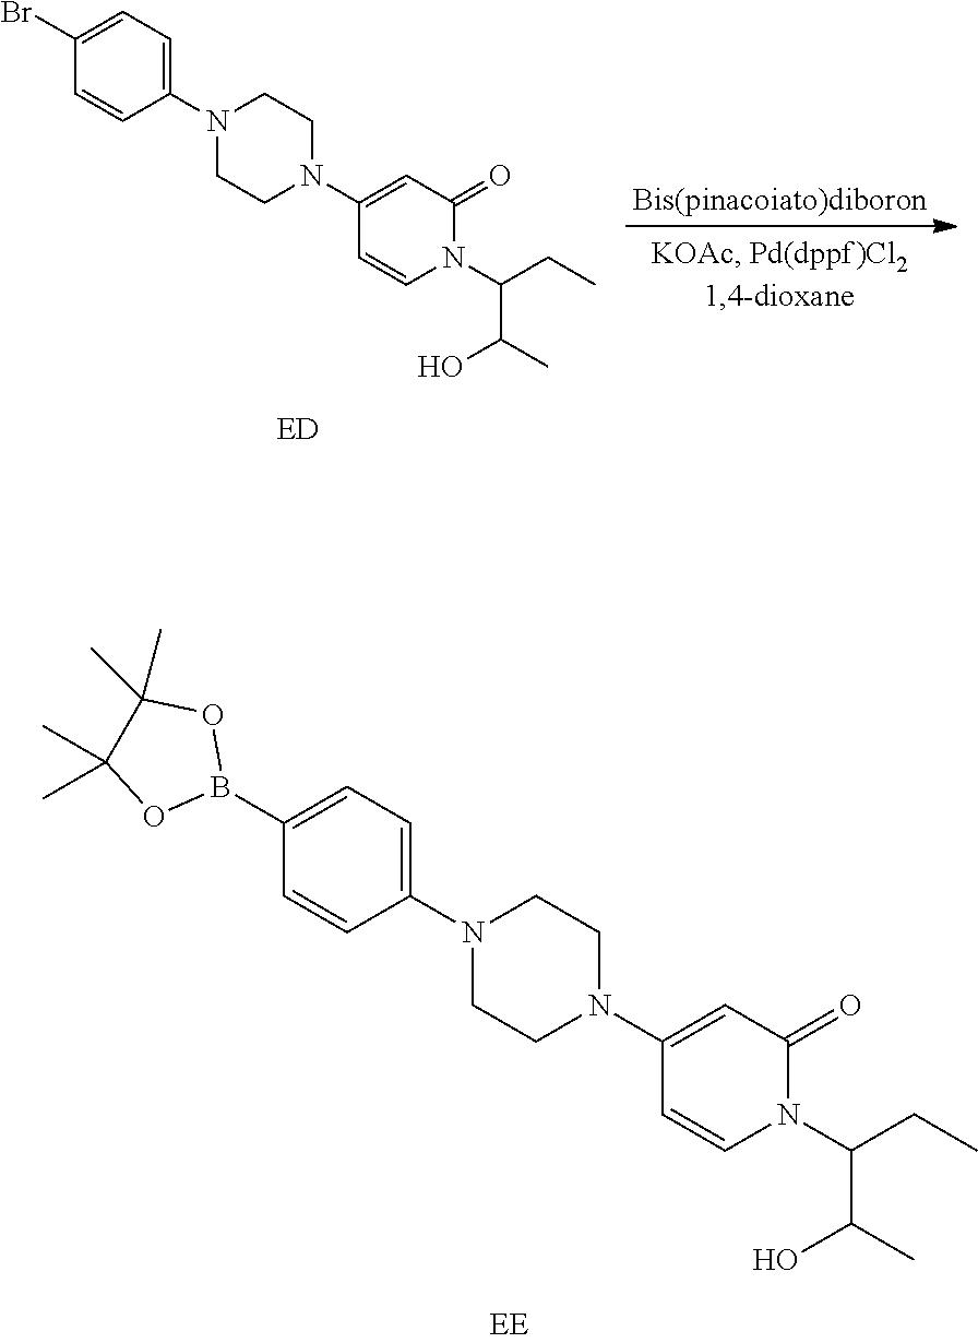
N1(C(CC)C(C)O)C(=O)C=C(N2CCN(C3=CC=C(B4OC(C)(C)C(C)(C)O4)C=C3)CC2)C=C1.N1(C(CC)C(C)O)C(=O)C=C(N2CCN(C3=CC=C(Br)C=C3)CC2)C=C1
